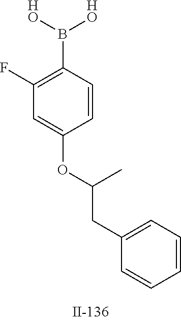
B(C1=C(F)C=C(OC(CC2=CC=CC=C2)C)C=C1)([HO])[HO]
